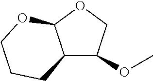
C12C(C(OC)CO1)CCCO2
